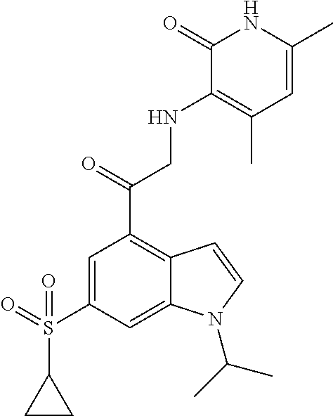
C1(S(=O)(C2=CC(C(=O)CNC3=C(C)C=C(C)NC3=O)=C3C(=C2)N(C(C)C)C=C3)=O)CC1
